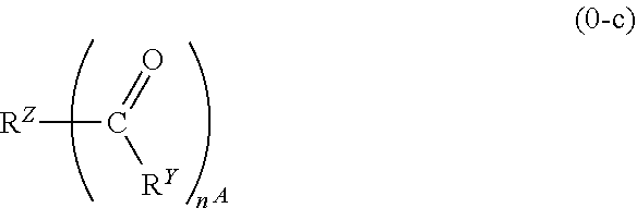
[RZ]C(=O)[RY].[A]
